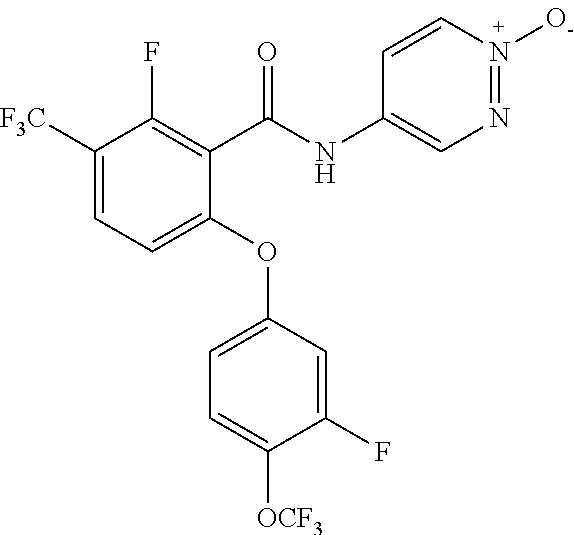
C1(C(NC2=CN=N([O-])C=C2)=O)=C(F)C([F3C])=CC=C1OC1=CC=C([OCF3])C(F)=C1
